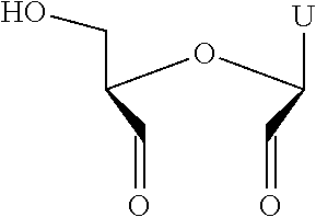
[U]C(C=O)OC(C=O)CO
